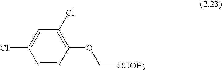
C1(Cl)=C(OC[COOH])C=CC(Cl)=C1
